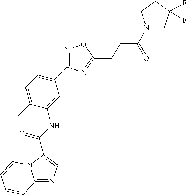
C12=NC=C(C(NC3=CC(C4=NOC(CCC(=O)N5CC(F)(F)CC5)=N4)=CC=C3C)=O)N1C=CC=C2
